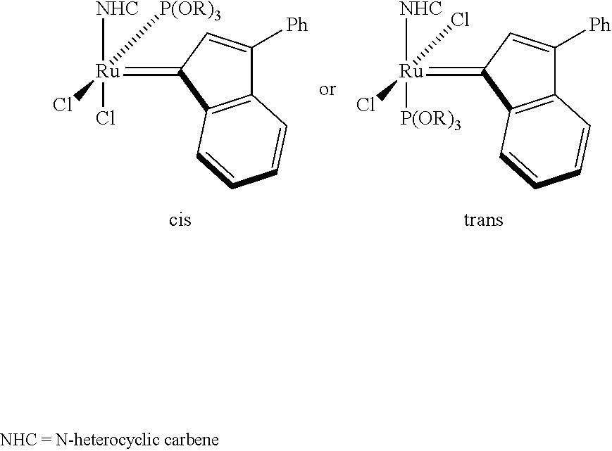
C12=C(C(=[Ru]([NHC])([P(OR)3])(Cl)Cl)C=C1[Ph])C=CC=C2.C12=C(C(=[Ru]([NHC])(Cl)(Cl)[P(OR)3])C=C1[Ph])C=CC=C2
